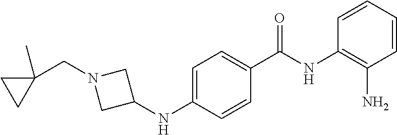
C1=CC=CC(N)=C1NC(C1=CC=C(NC2CN(CC3(C)CC3)C2)C=C1)=O
